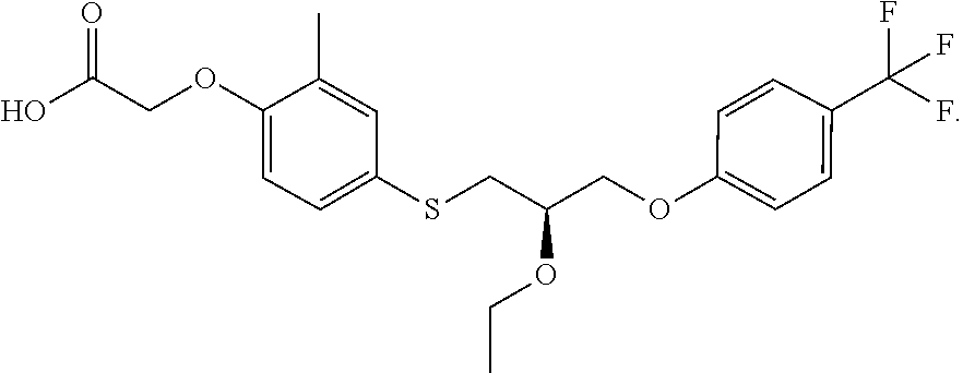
CCOC(CSC1=CC=C(OCC(=O)O)C(C)=C1)COC1=CC=C(C(F)(F)F)C=C1
